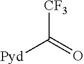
[CF3]C(=O)[Pyd]
